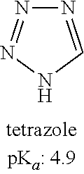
N1C=NN=N1
